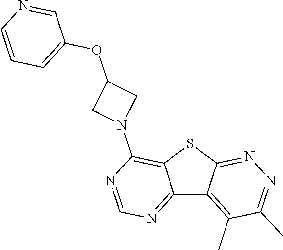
C12=NC=NC(N3CC(OC4=CC=CN=C4)C3)=C1SC1=NN=C(C)C(C)=C21
